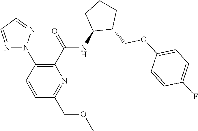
N1(C2=C(C(=O)NC3C(COC4=CC=C(F)C=C4)CCC3)N=C(COC)C=C2)N=CC=N1
